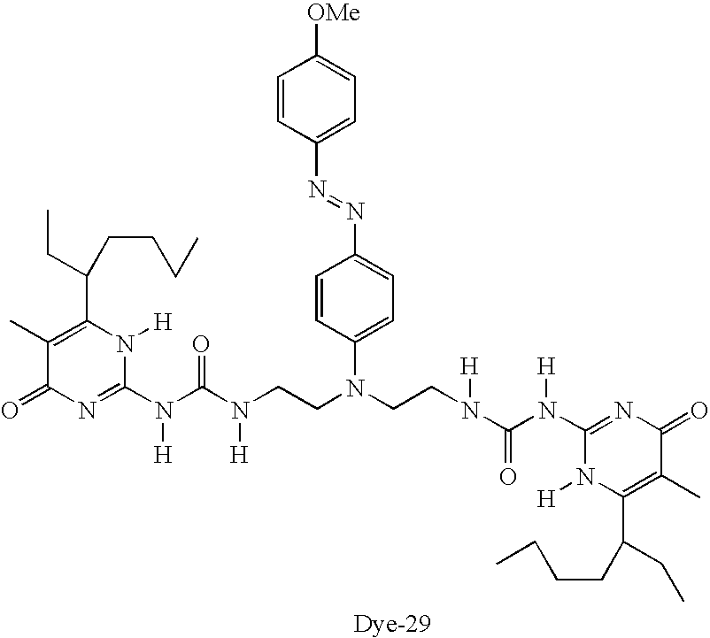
C1(C)=C(C(CCCC)CC)N([H])C(N(C(=O)N([H])CCN(CCN(C(N(C2=NC(=O)C(C)=C(C(CC)CCCC)N2[H])[H])=O)[H])C2=CC=C(N=NC3=CC=C([OMe])C=C3)C=C2)[H])=NC1=O
